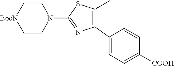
C1C[BocN]CCN1C1=NC(C2=CC=C([COOH])C=C2)=C(C)S1
